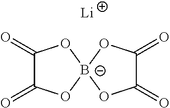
C1(=O)C(=O)O[B-]2(O1)OC(=O)C(=O)O2.[Li]
